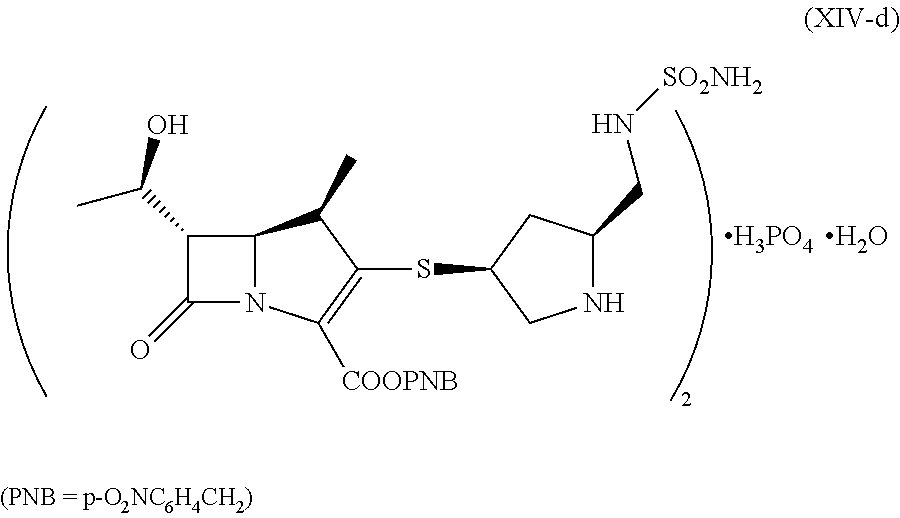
C12N(C([COOPNB])=C(SC3CNC(CN[SO2NH2])C3)C1C)C(=O)C2C(C)O.[H3PO4].O
